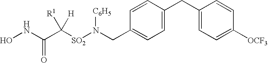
C1(CC2=CC=C([OCF3])C=C2)=CC=C(CN([SO2]C(C(NO)=O)([R1])[H])[C6H5])C=C1
